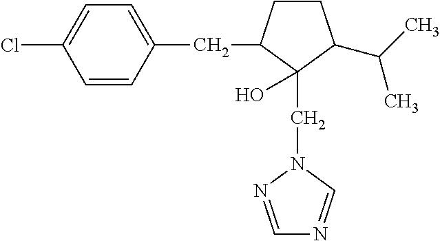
C1=CC(CC2C(CN3N=CN=C3)(O)C(C(C)C)CC2)=CC=C1Cl
